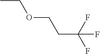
CCOCCC(F)(F)F
